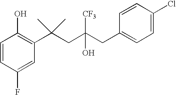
C1(F)=CC(C(CC(CC2=CC=C(Cl)C=C2)(O)[CF3])(C)C)=C(O)C=C1
